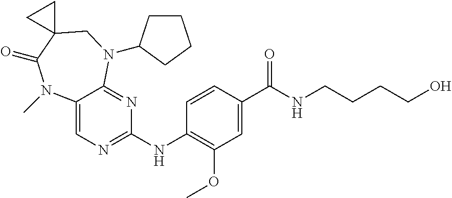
C1(NC2=C(OC)C=C(C(NCCCCO)=O)C=C2)=NC=C2C(=N1)N(C1CCCC1)CC1(C(=O)N2C)CC1
